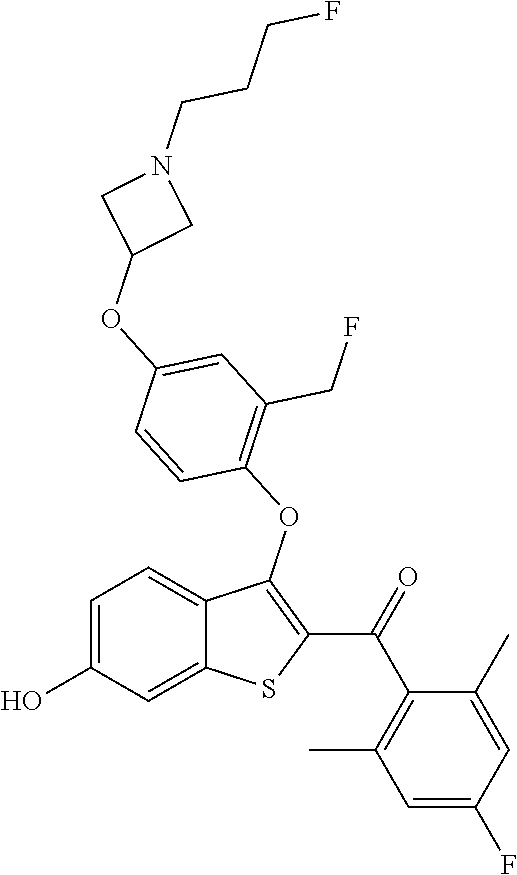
C1=C(O)C=C2C(=C1)C(OC1=C(CF)C=C(OC3CN(CCCF)C3)C=C1)=C(C(=O)C1=C(C)C=C(F)C=C1C)S2
